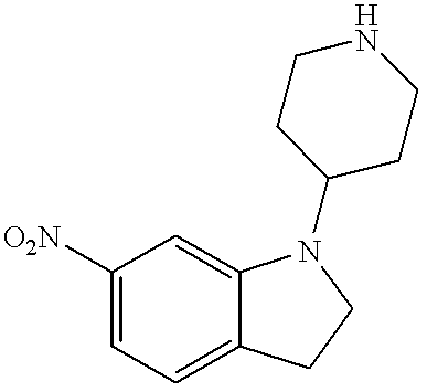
C1([O2N])=CC=C2C(=C1)N(C1CCNCC1)CC2
